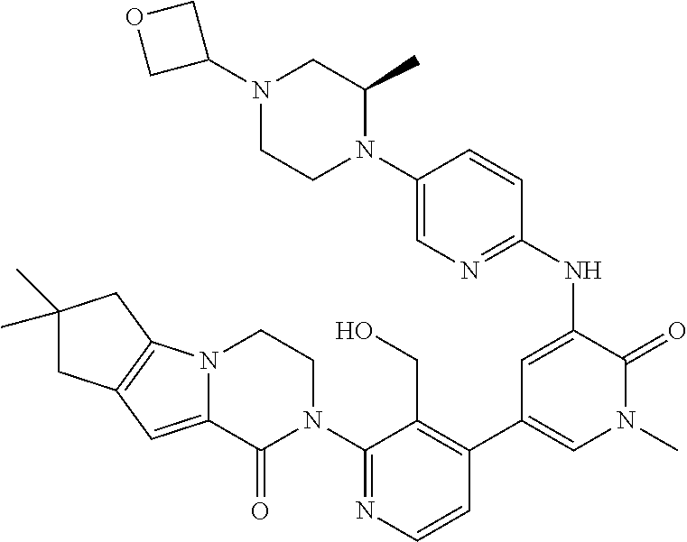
N12C(=CC3=C1CC(C)(C)C3)C(=O)N(C1=NC=CC(C3=CN(C)C(=O)C(NC4=NC=C(N5C(C)CN(C6COC6)CC5)C=C4)=C3)=C1CO)CC2
